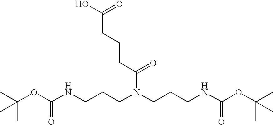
CC(OC(NCCCN(CCCNC(OC(C)(C)C)=O)C(CCCC(O)=O)=O)=O)(C)C
